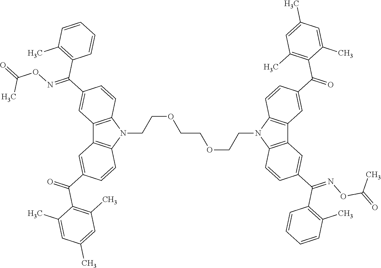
C12=C(N(CCOCCOCCN3C4=C(C5=C3C=CC(C(=O)C3=C(C)C=C(C)C=C3C)=C5)C=C(C(C3=C(C)C=CC=C3)=NOC(=O)C)C=C4)C3=C1C=C(C(=O)C1=C(C)C=C(C)C=C1C)C=C3)C=CC(C(C1=C(C)C=CC=C1)=NOC(=O)C)=C2
